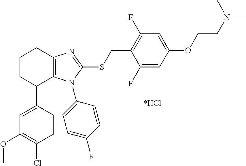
C1(C2C3=C(CCC2)N=C(SCC2=C(F)C=C(OCCN(C)C)C=C2F)N3C2=CC=C(F)C=C2)=CC(OC)=C(Cl)C=C1
